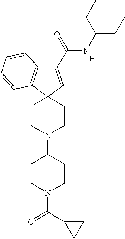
[H].C1(C(=O)NC(CC)CC)=CC2(C3=C1C=CC=C3)CCN(C1CCN(C(C3CC3)=O)CC1)CC2
